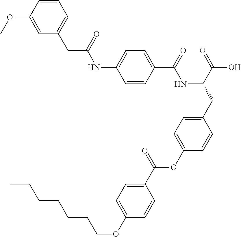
C1=CC(C(=O)NC(CC2=CC=C(OC(C3=CC=C(OCCCCCCC)C=C3)=O)C=C2)C(=O)O)=CC=C1NC(CC1=CC=CC(OC)=C1)=O
